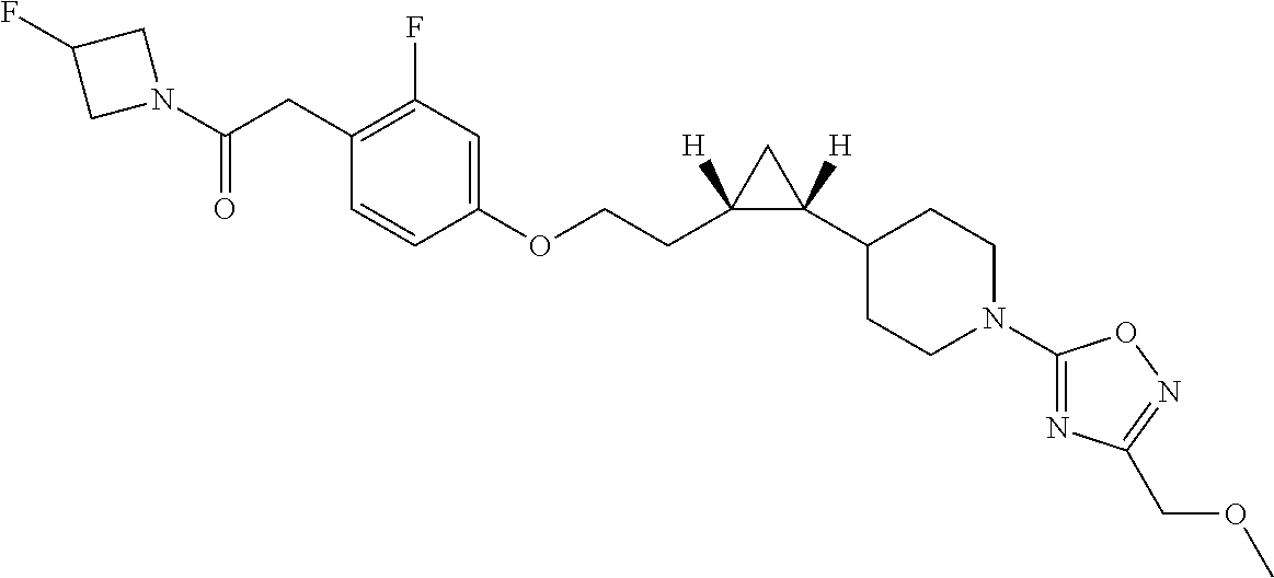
N1(C(CC2=C(F)C=C(OCCC3([H])C(C4CCN(C5=NC(COC)=NO5)CC4)([H])C3)C=C2)=O)CC(F)C1
